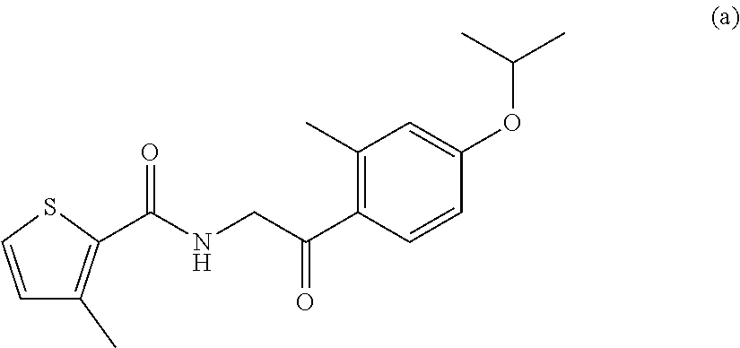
C1=CSC(C(NCC(C2=C(C)C=C(OC(C)C)C=C2)=O)=O)=C1C
